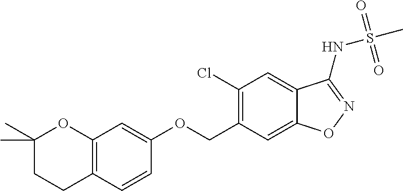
C12=C(C=CC(OCC3=C(Cl)C=C4C(=C3)ON=C4NS(C)(=O)=O)=C1)CCC(C)(C)O2
